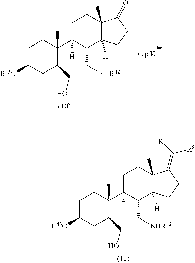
C1C([R43O])CC(CO)C(C2([H])C(C[NHR42])C3([H])C(C)(CC2)C(=O)CC3)(C)C1.C1C([R43O])CC(CO)C(C2([H])C(C[NHR42])C3([H])C(C)(CC2)C(=C([R7])[R8])CC3)(C)C1
